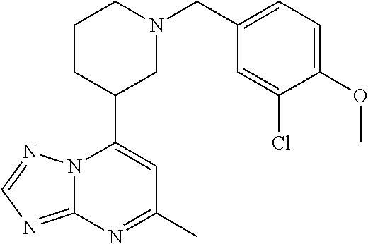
N12C(=NC=N1)N=C(C)C=C2C1CN(CC2=CC=C(OC)C(Cl)=C2)CCC1
